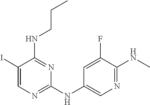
C1(I)=CN=C(NC2=CN=C(NC)C(F)=C2)N=C1NCCC
